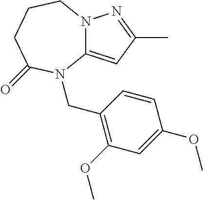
N12C(=CC(C)=N1)N(CC1=C(OC)C=C(OC)C=C1)C(=O)CCC2
